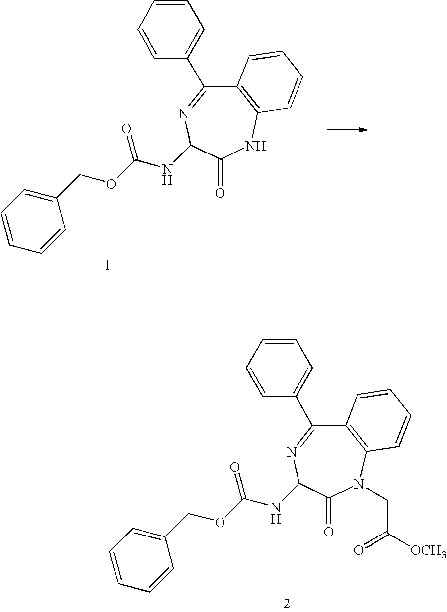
C12=C(NC(=O)C(NC(OCC3=CC=CC=C3)=O)N=C1C1=CC=CC=C1)C=CC=C2.C12=C(N(CC([OCH3])=O)C(=O)C(NC(OCC3=CC=CC=C3)=O)N=C1C1=CC=CC=C1)C=CC=C2
